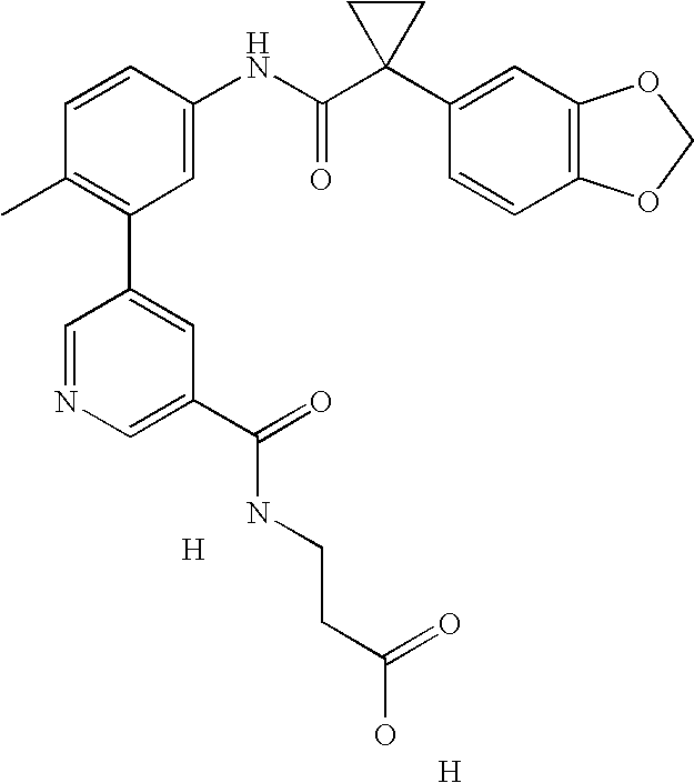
C1=CC(NC(C2(C3=CC4=C(C=C3)OCO4)CC2)=O)=CC(C2=CC(C(=O)NCCC(O)=O)=CN=C2)=C1C.[H].[H]
